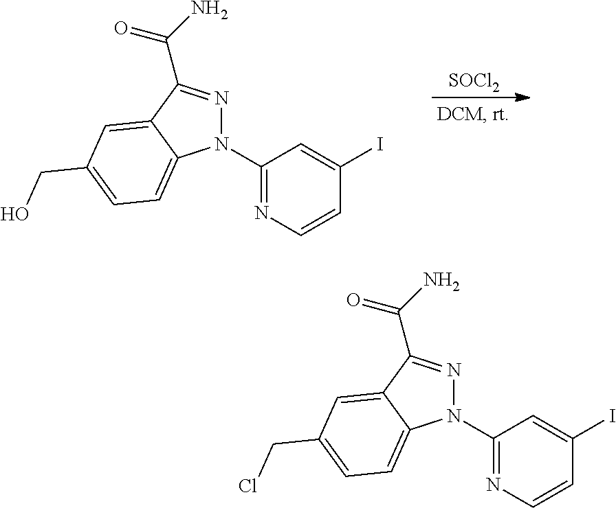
C1(N2N=C(C(=O)N)C3=CC(CCl)=CC=C23)=NC=CC(I)=C1.C1(N2N=C(C(=O)N)C3=CC(CO)=CC=C23)=NC=CC(I)=C1.[SOCl2]
